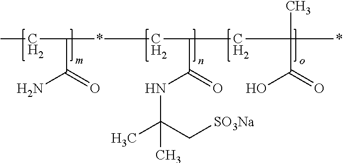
C(C(CC)*CC(CC(*)(C(=O)O)C)C(NC(C)(C[SO3Na])C)=O)(=O)N
